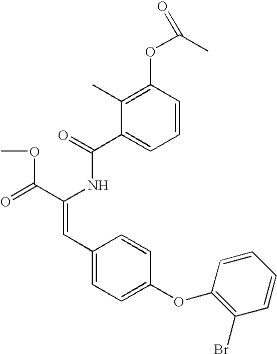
C(=O)(NC(C(=O)OC)=CC1=CC=C(OC2=C(Br)C=CC=C2)C=C1)C1=CC=CC(OC(C)=O)=C1C
